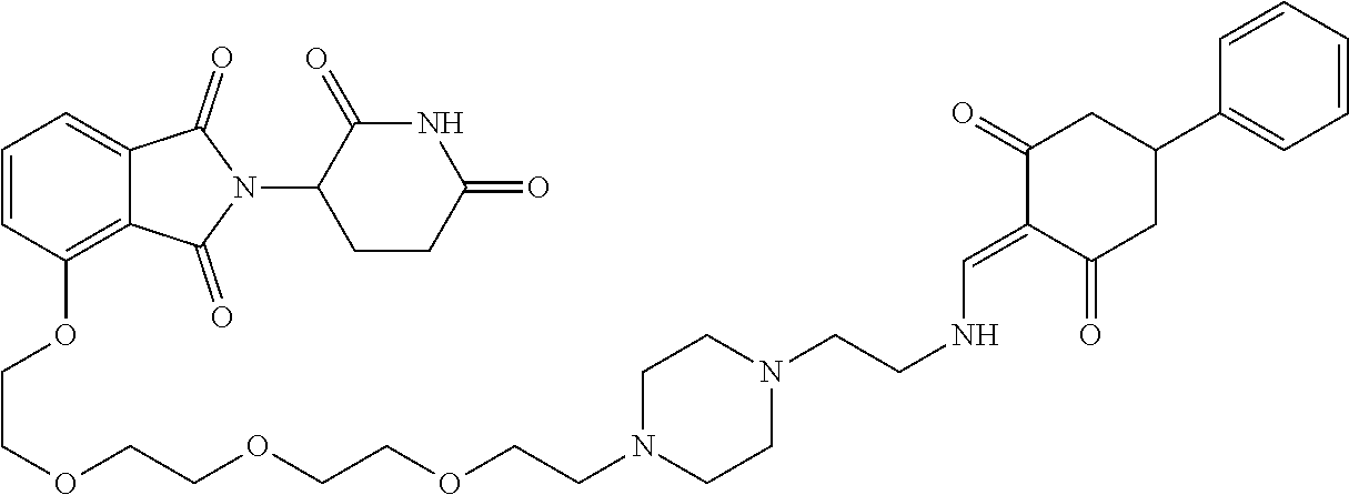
O(C1=C2C(=CC=C1)C(=O)N(C1CCC(=O)NC1=O)C2=O)CCOCCOCCOCCN1CCN(CCNC=C2C(=O)CC(C3=CC=CC=C3)CC2=O)CC1
